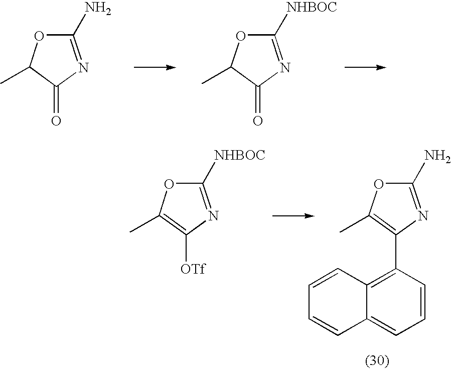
C1(N)=NC(=O)C(C)O1.C1([NHBOC])=NC(=O)C(C)O1.C1([NHBOC])=NC([OTf])=C(C)O1.C1(N)=NC(C2=C3C(=CC=C2)C=CC=C3)=C(C)O1
